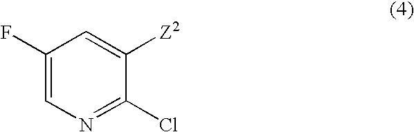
C1(F)=CN=C(Cl)C([Z2])=C1
